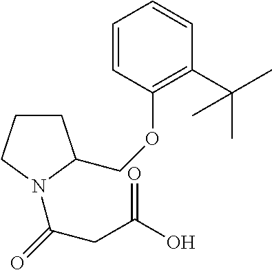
C1CCN(C(CC(O)=O)=O)C1COC1=C(C(C)(C)C)C=CC=C1
